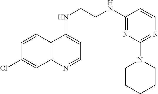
C1=CC2=C(C=C1Cl)N=CC=C2NCCNC1=NC(N2CCCCC2)=NC=C1
